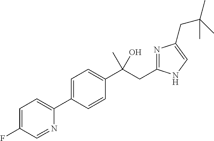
C1=C(C2=CC=C(F)C=N2)C=CC(C(CC2=NC(CC(C)(C)C)=CN2)(O)C)=C1
